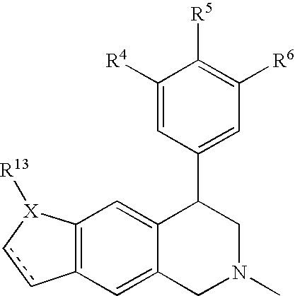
C12=C(C=C3C(=C1)C(C1=CC([R6])=C([R5])C([R4])=C1)CN(C)C3)cc[X]2[R13]
